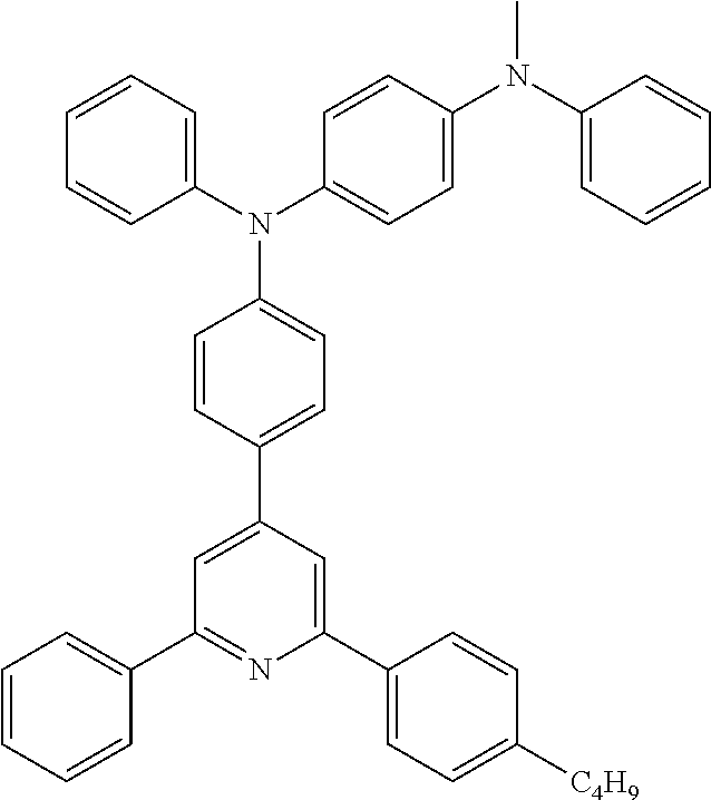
C1=CC=CC(C2=NC(C3=CC=C([C4H9])C=C3)=CC(C3=CC=C(N(C4=CC=CC=C4)C4=CC=C(N(C5=CC=CC=C5)C)C=C4)C=C3)=C2)=C1
